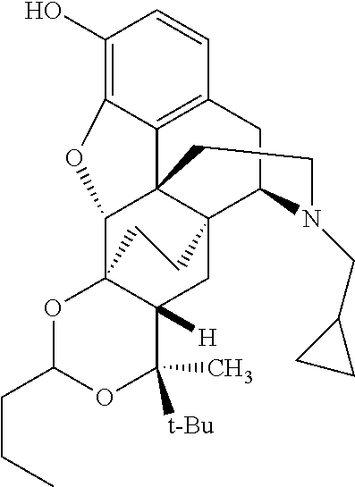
C1(O)=C2C3=C(C=C1)CC1C45C3(C(C3(C([H])(C4)C(C)([t-Bu])OC(CCC)O3)CC5)O2)CCN1CC1CC1
